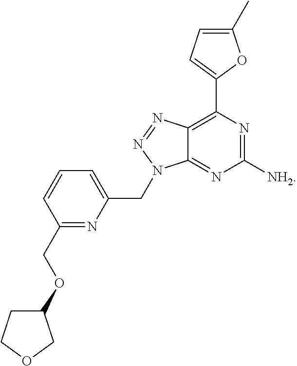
C12=C(C3=CC=C(C)O3)N=C([NH2])N=C1N(CC1=CC=CC(COC3CCOC3)=N1)N=N2
